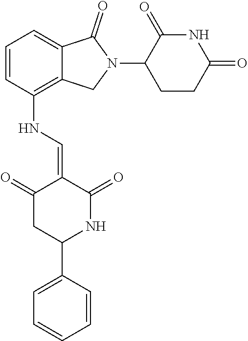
N(C1=C2C(=CC=C1)C(=O)N(C1CCC(=O)NC1=O)C2)C=C1C(=O)CC(C2=CC=CC=C2)NC1=O
